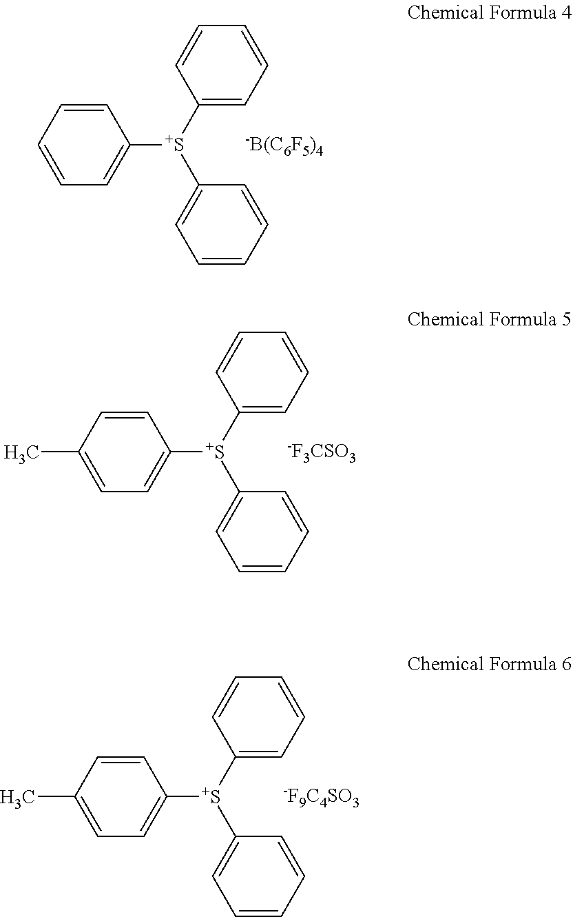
C1=C([S+](C2=CC=CC=C2)C2=CC=CC=C2)C=CC=C1.[-B(C6F5)4].C1=C([S+](C2=CC=CC=C2)C2=CC=CC=C2)C=CC(C)=C1.[-F3CSO3].C1=C([S+](C2=CC=CC=C2)C2=CC=CC=C2)C=CC(C)=C1.[-F9C4SO3]
